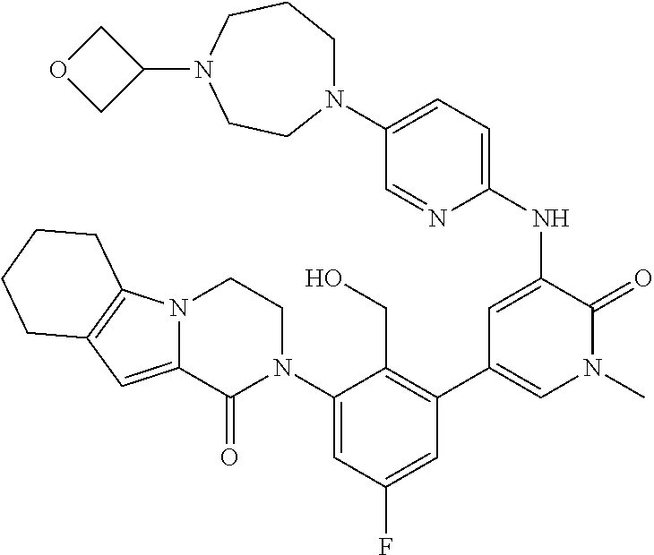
N1(C2=CC=C(NC3=CC(C4=C(CO)C(N5CCN6C(=CC7=C6CCCC7)C5=O)=CC(F)=C4)=CN(C)C3=O)N=C2)CCCN(C2COC2)CC1
